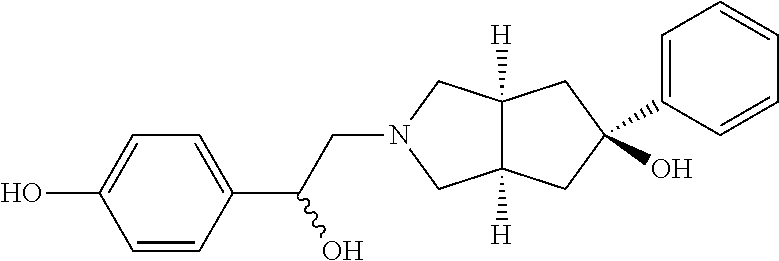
C(N1CC2([H])C([H])(C1)CC(O)(C1=CC=CC=C1)C2)C(C1=CC=C(O)C=C1)O
